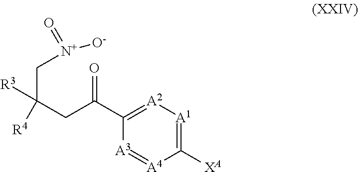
C1([XA])=[A1][A2]=C(C(=O)CC(C[N+](=O)[O-])([R3])[R4])[A3]=[A4]1
